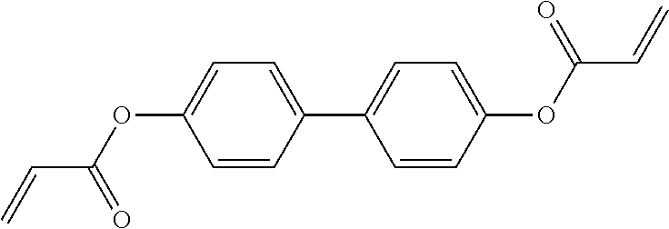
C1=C(OC(C=C)=O)C=CC(C2=CC=C(OC(C=C)=O)C=C2)=C1
